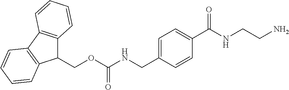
C1=C(CNC(OCC2C3=C(C4=C2C=CC=C4)C=CC=C3)=O)C=CC(C(NCCN)=O)=C1
